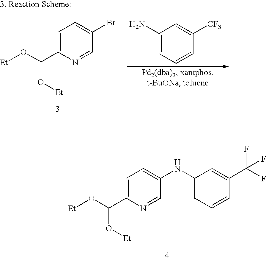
C1=C(C(O[Et])O[Et])N=CC(NC2=CC=CC(C(F)(F)F)=C2)=C1.C1=C(C(O[Et])O[Et])N=CC(Br)=C1.C1(N)=CC=CC([CF3])=C1
